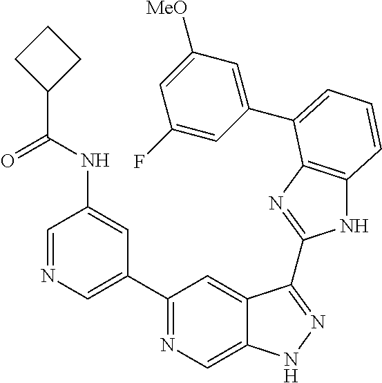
C1(C2=NC=C3C(=C2)C(C2=NC4=C(N2)C=CC=C4C2=CC([MeO])=CC(F)=C2)=NN3)=CN=CC(NC(C2CCC2)=O)=C1
